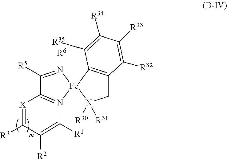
C1([R5])=N([R6])[Fe]2(N3=C1[X]=C([R3])C([R2])=C3[R1])N([R30])([R31])CC1=C2C([R35])=C([R34])C([R33])=C1[R32]
